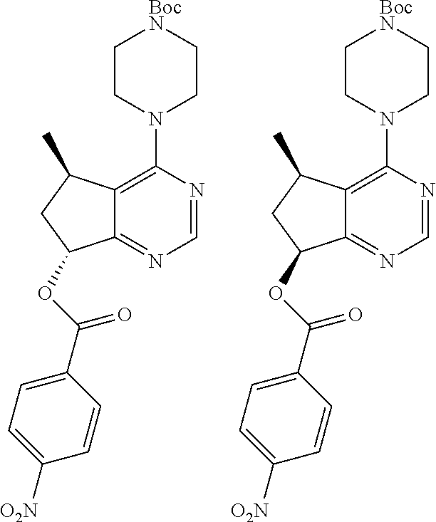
C1=NC(N2CC[BocN]CC2)=C2C(=N1)C(OC(C1=CC=C([O2N])C=C1)=O)CC2C.C1=NC(N2CC[BocN]CC2)=C2C(=N1)C(OC(C1=CC=C([O2N])C=C1)=O)CC2C
